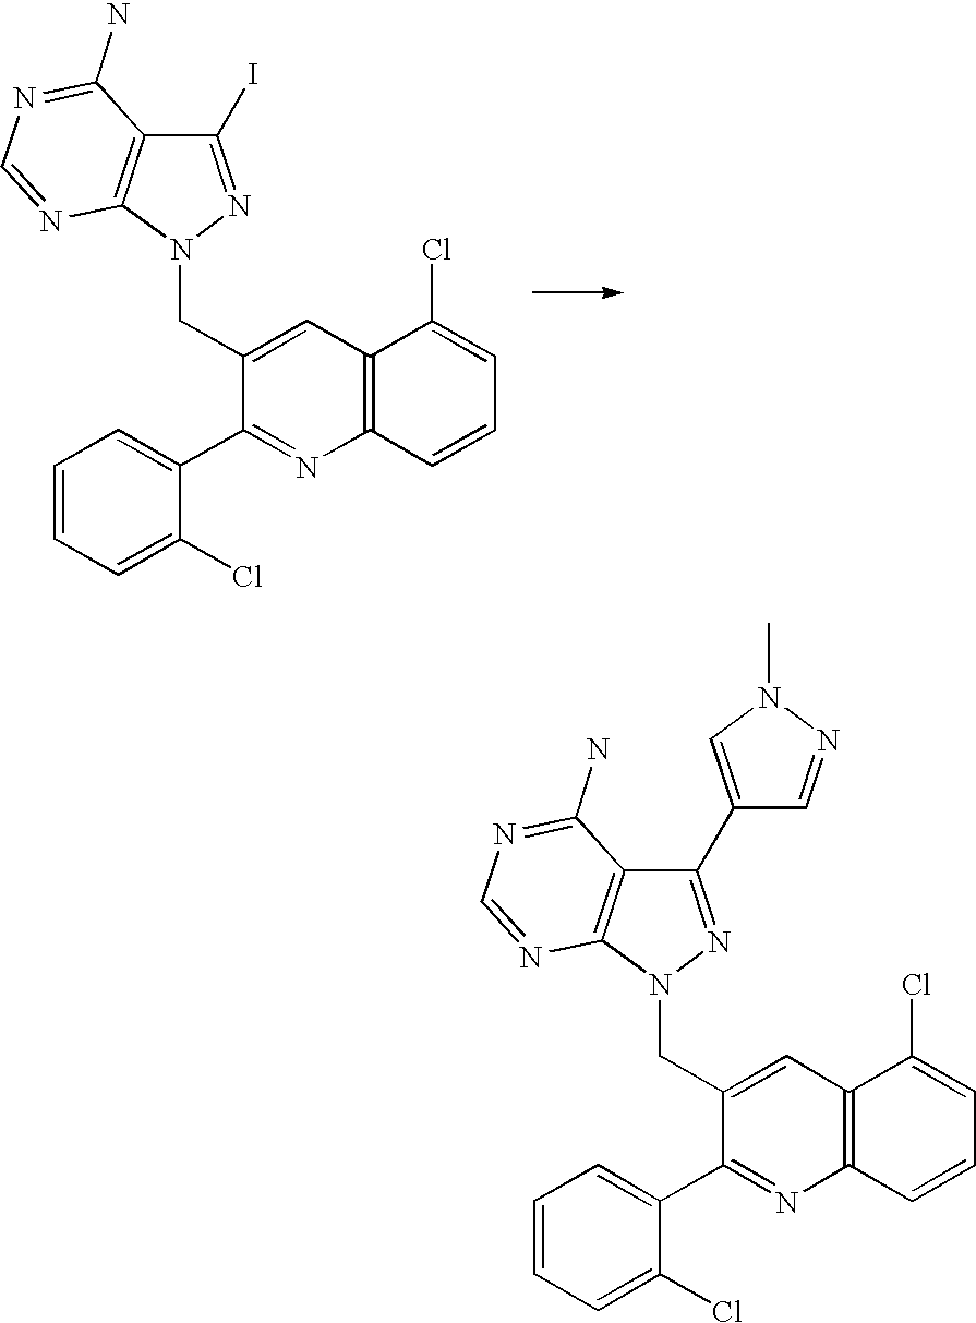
C1(CN2C3=C(C(I)=N2)C(N)=NC=N3)=CC2=C(N=C1C1=CC=CC=C1Cl)C=CC=C2Cl.C1(CN2C3=C(C(C4=CN(C)N=C4)=N2)C(N)=NC=N3)=CC2=C(N=C1C1=CC=CC=C1Cl)C=CC=C2Cl
